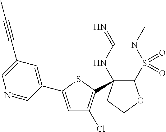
C12OCCC1(C1=C(Cl)C=C(C3=CC(C#CC)=CN=C3)S1)NC(=N)N(C)S2(=O)=O
